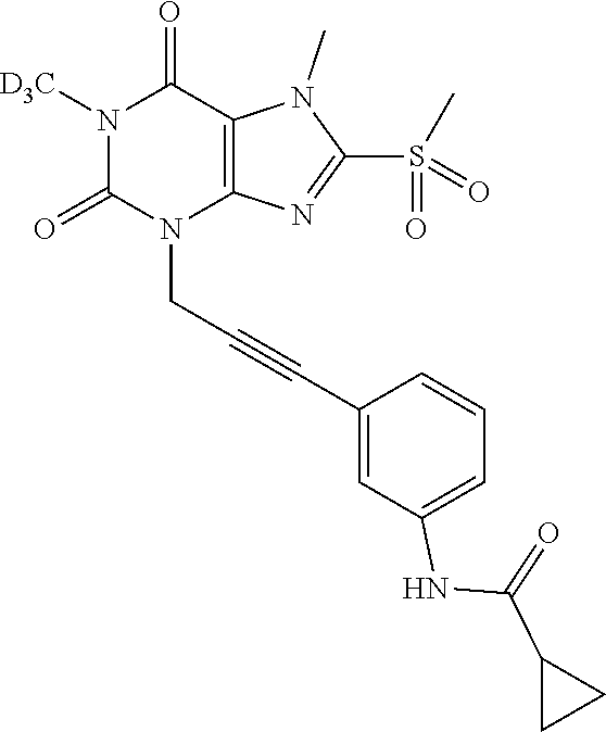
N1([D3C])C(=O)N(CC#CC2=CC(NC(C3CC3)=O)=CC=C2)C2=C(C1=O)N(C)C(S(C)(=O)=O)=N2
